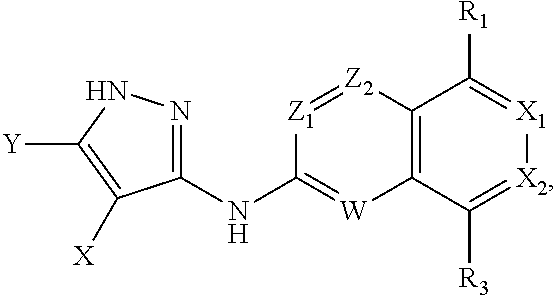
C12=C(C([R3])=[X2][X1]=C1[R1])[W]=C(NC1=NNC([Y])=C1[X])[Z1]=[Z2]2
